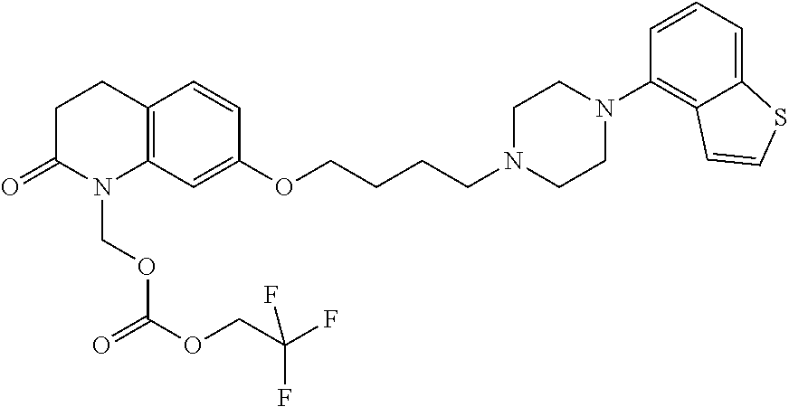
C1C(=O)N(COC(=O)OCC(F)(F)F)C2=C(C1)C=CC(OCCCCN1CCN(C3=C4C(=CC=C3)SC=C4)CC1)=C2
